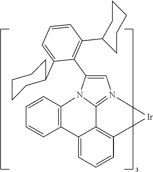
C1=C2C3=C(C=C1)[Ir]N1=C3N(C(C3=C(C4CCCCC4)C=CC=C3C3CCCCC3)=C1)C1=C2C=CC=C1
